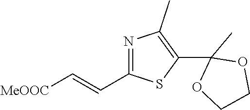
N1=C(C=C[MeOOC])SC(C2(C)OCCO2)=C1C
